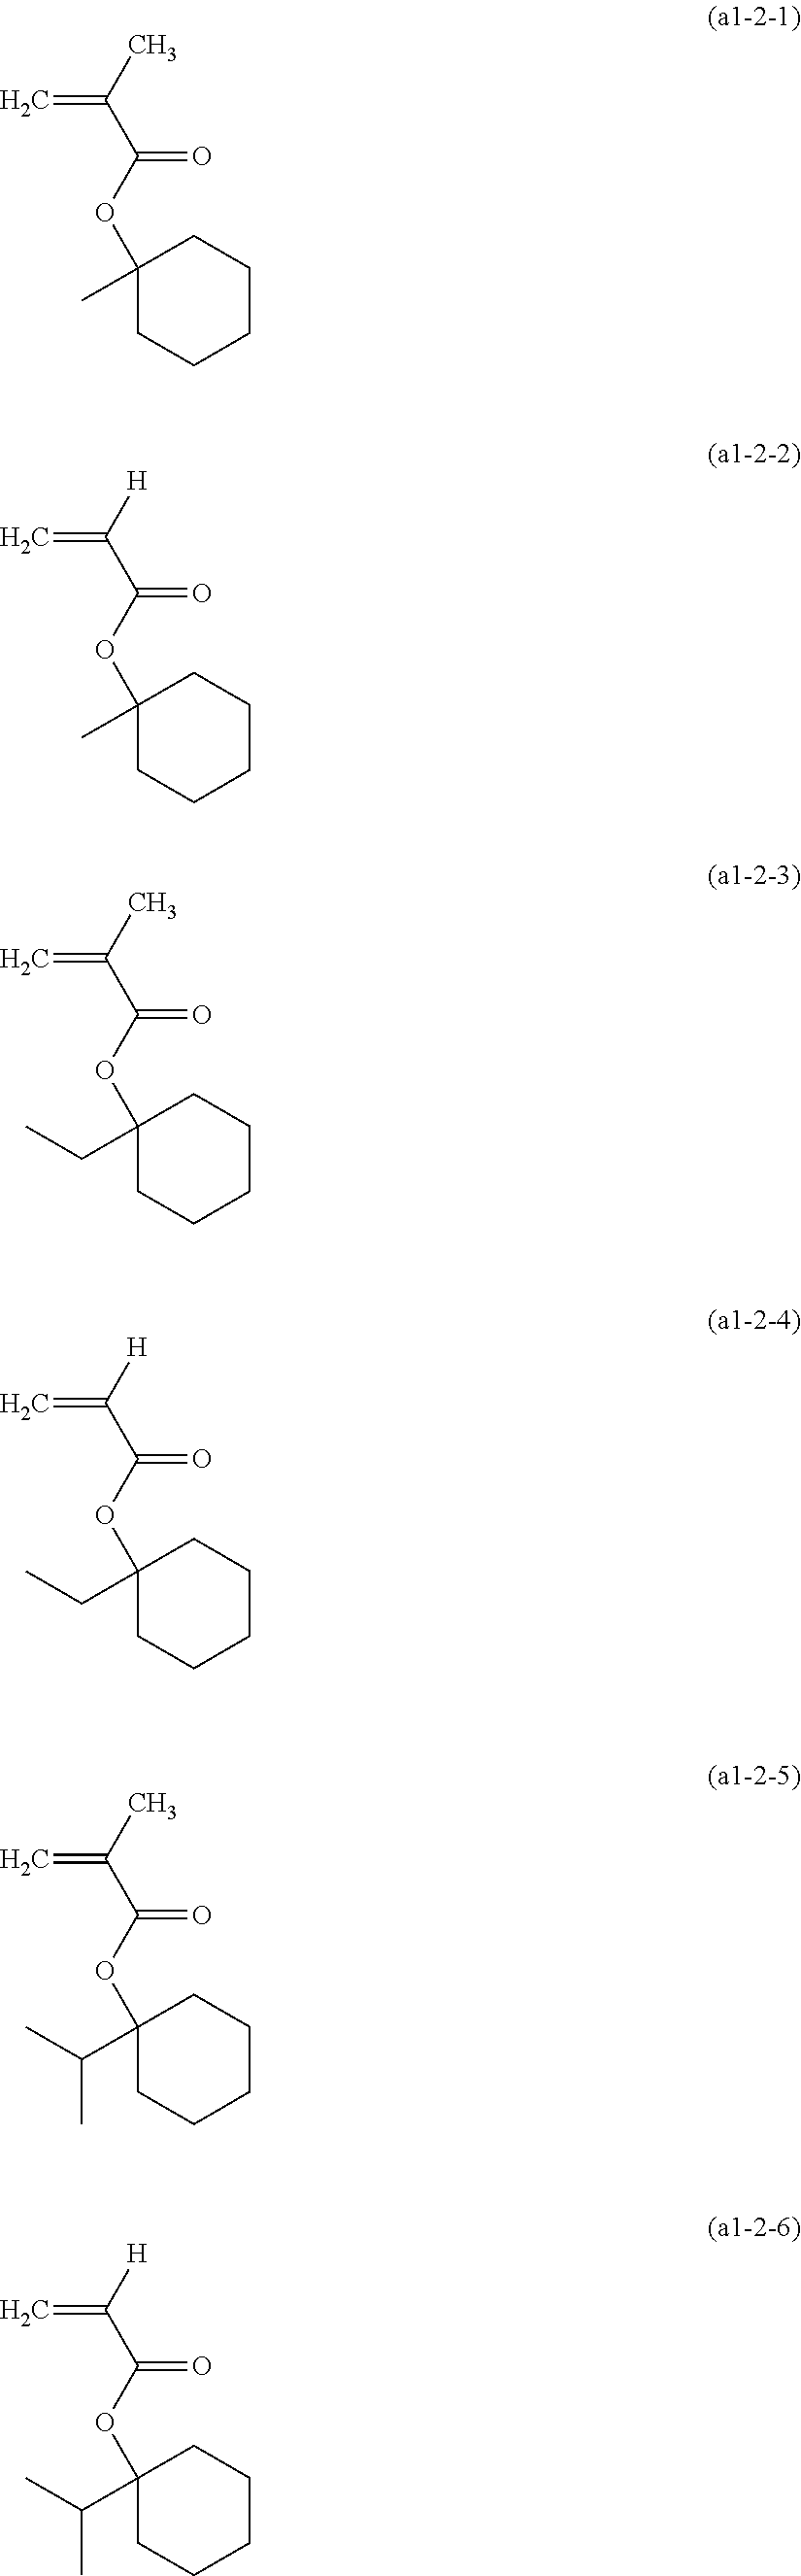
C1(C)(OC(C(C)=C)=O)CCCCC1.C1(OC(C([H])=C)=O)(C)CCCCC1.C1(OC(C(C)=C)=O)(CC)CCCCC1.C1(C(C)C)(OC(C(C)=C)=O)CCCCC1.C1CCCCC1(CC)OC(C([H])=C)=O.C1(C(C)C)(OC(C([H])=C)=O)CCCCC1
